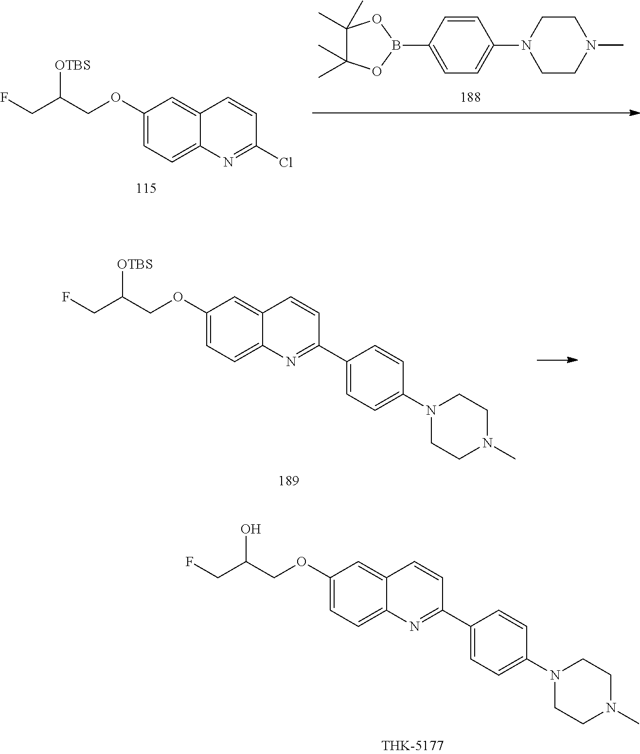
C1=CC(B2OC(C)(C)C(C)(C)O2)=CC=C1N1CCN(C)CC1.C1(OCC(CF)[OTBS])=CC=C2C(=C1)C=CC(Cl)=N2.C1=C(OCC(CF)[OTBS])C=C2C(=C1)N=C(C1=CC=C(N3CCN(C)CC3)C=C1)C=C2.C1=C(OCC(CF)O)C=C2C(=C1)N=C(C1=CC=C(N3CCN(C)CC3)C=C1)C=C2
